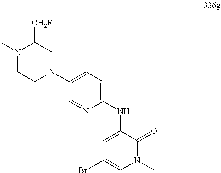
C1=C(NC2=CC=C(N3CC([CH2F])N(C)CC3)C=N2)C(=O)N(C)C=C1Br
